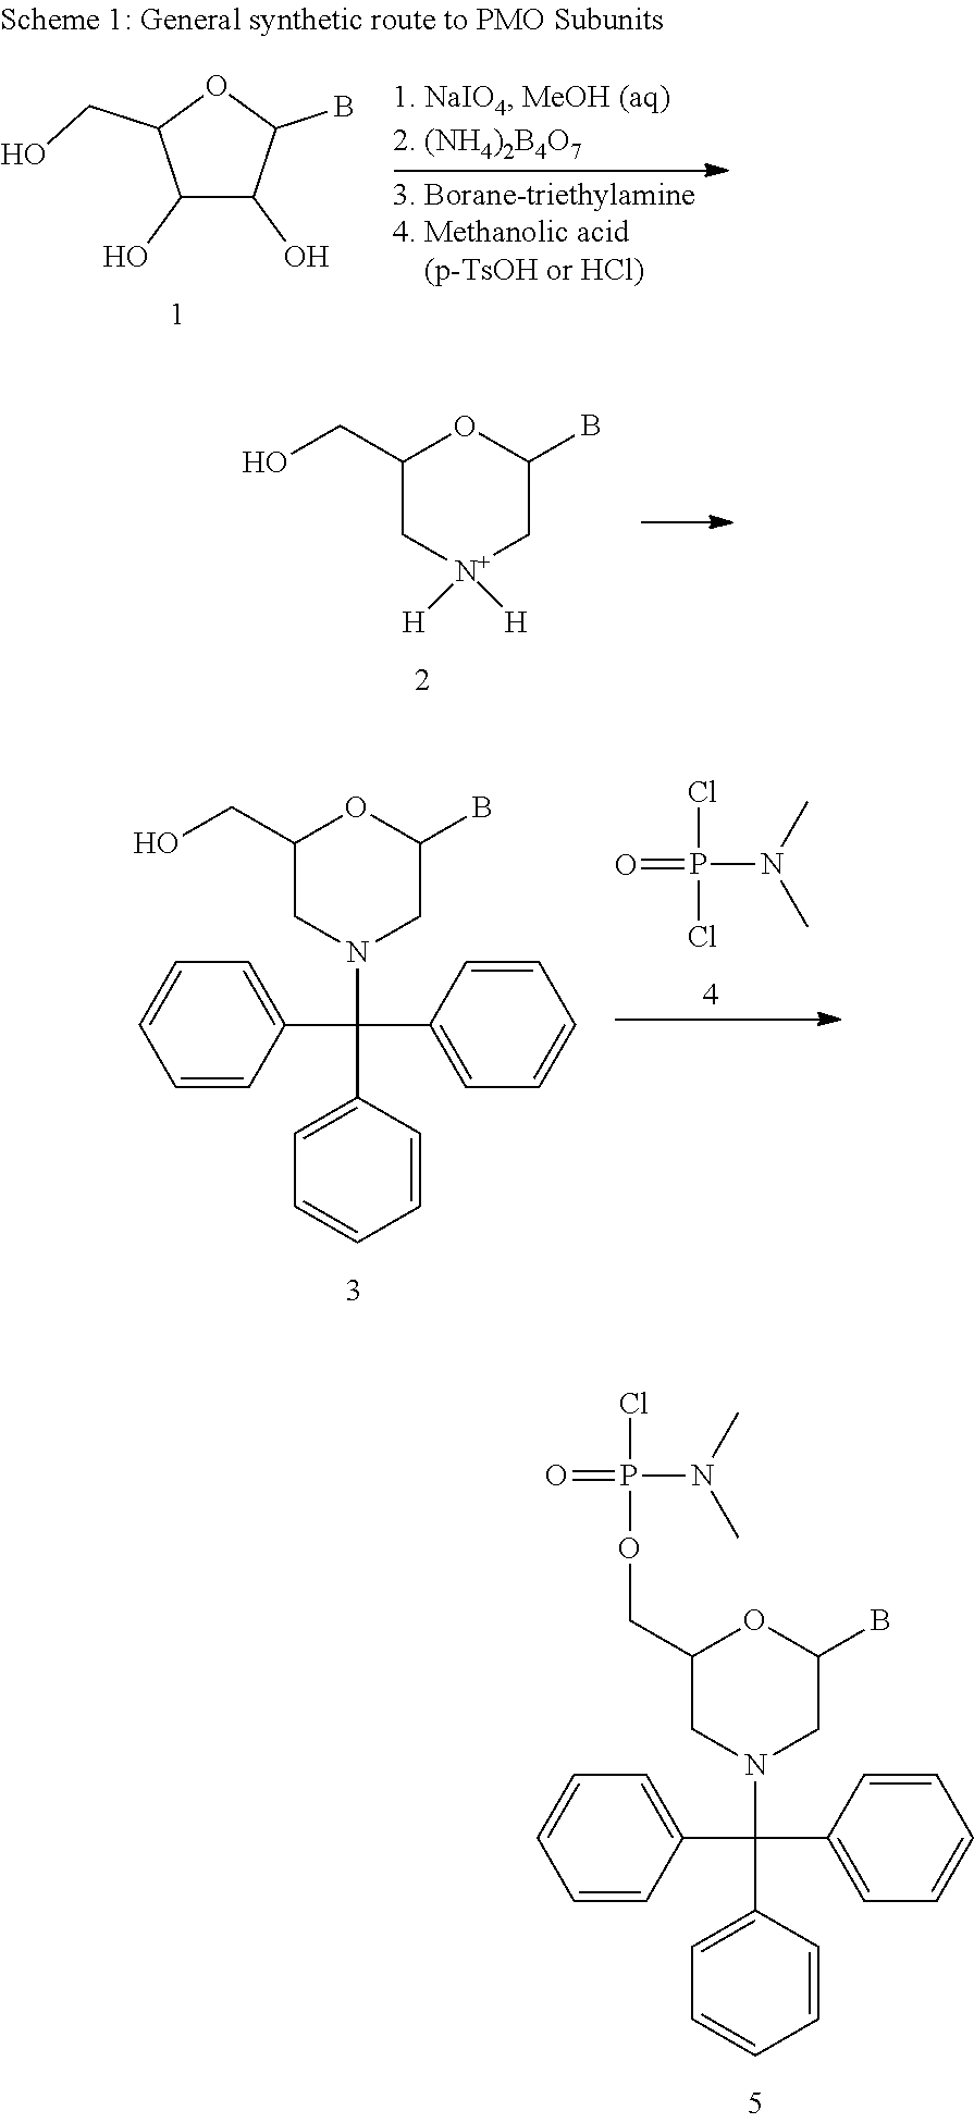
C1(CO)C[N+]([H])([H])CC(B)O1.O=P(Cl)(Cl)N(C)C.C1=CC(C(N2CC(B)OC(CO)C2)(C2=CC=CC=C2)C2=CC=CC=C2)=CC=C1.C1=CC(C(N2CC(B)OC(COP(=O)(Cl)N(C)C)C2)(C2=CC=CC=C2)C2=CC=CC=C2)=CC=C1.C1(O)C(O)C(B)OC1CO
